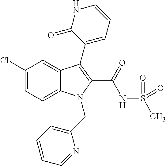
C1(Cl)=CC=C2C(=C1)C(C1=CC=CNC1=O)=C(C(=O)NS(C)(=O)=O)N2CC1=CC=CC=N1
